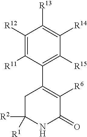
C1([R12])=C([R11])C(C2=C([R6])C(=O)NC([R2])([R1])C2)=C([R15])C([R14])=C1[R13]
